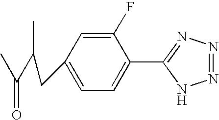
C1(F)=CC(CC(C(C)=O)C)=CC=C1C1=NN=NN1
